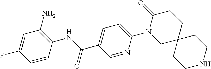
C1=CC(NC(=O)C2=CC=C(N3CC4(CCC3=O)CCNCC4)N=C2)=C(N)C=C1F
